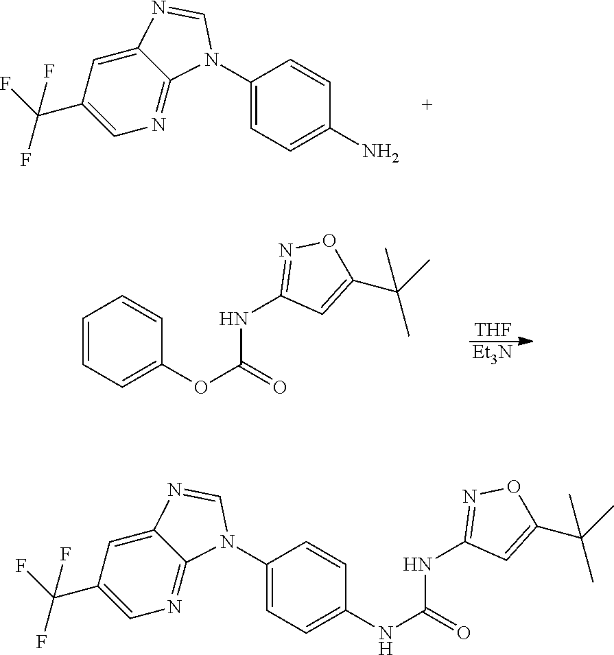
C1(N2C3=NC=C(C(F)(F)F)C=C3N=C2)=CC=C(N)C=C1.[Et3N].[THF].C1=CC=C(OC(=O)NC2=NOC(C(C)(C)C)=C2)C=C1.C1(N2C3=NC=C(C(F)(F)F)C=C3N=C2)=CC=C(NC(=O)NC2=NOC(C(C)(C)C)=C2)C=C1
